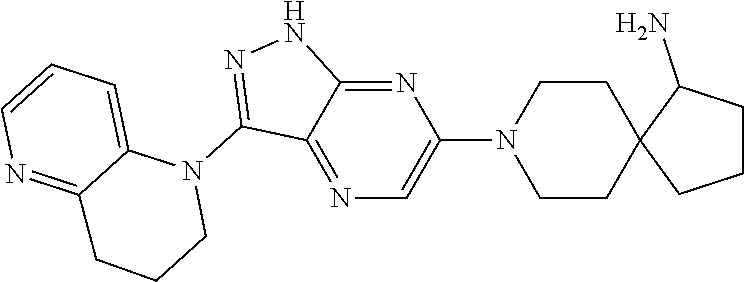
N1(C2=NNC3=NC(N4CCC5(CC4)CCCC5N)=CN=C23)C2=CC=CN=C2CCC1
